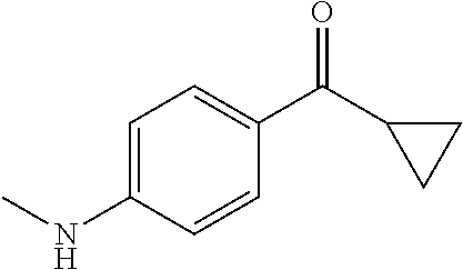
C1=C(NC)C=CC(C(C2CC2)=O)=C1
